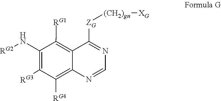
N1=C([ZG][(CH2)gn][XG])C2=C([RG1])C(N[RG2])=C([RG3])C([RG4])=C2N=C1
